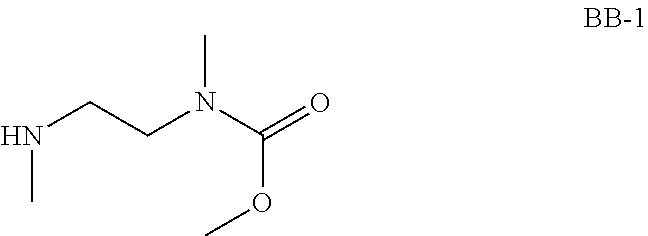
N(CCN(C(=O)OC)C)C
